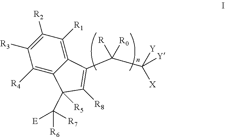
C12=C([R1])C([R2])=C([R3])C([R4])=C1C(C([R6])([E])[R7])([R5])C([R8])=C2C(C([Y])([Y])[X])([R])[R0]
